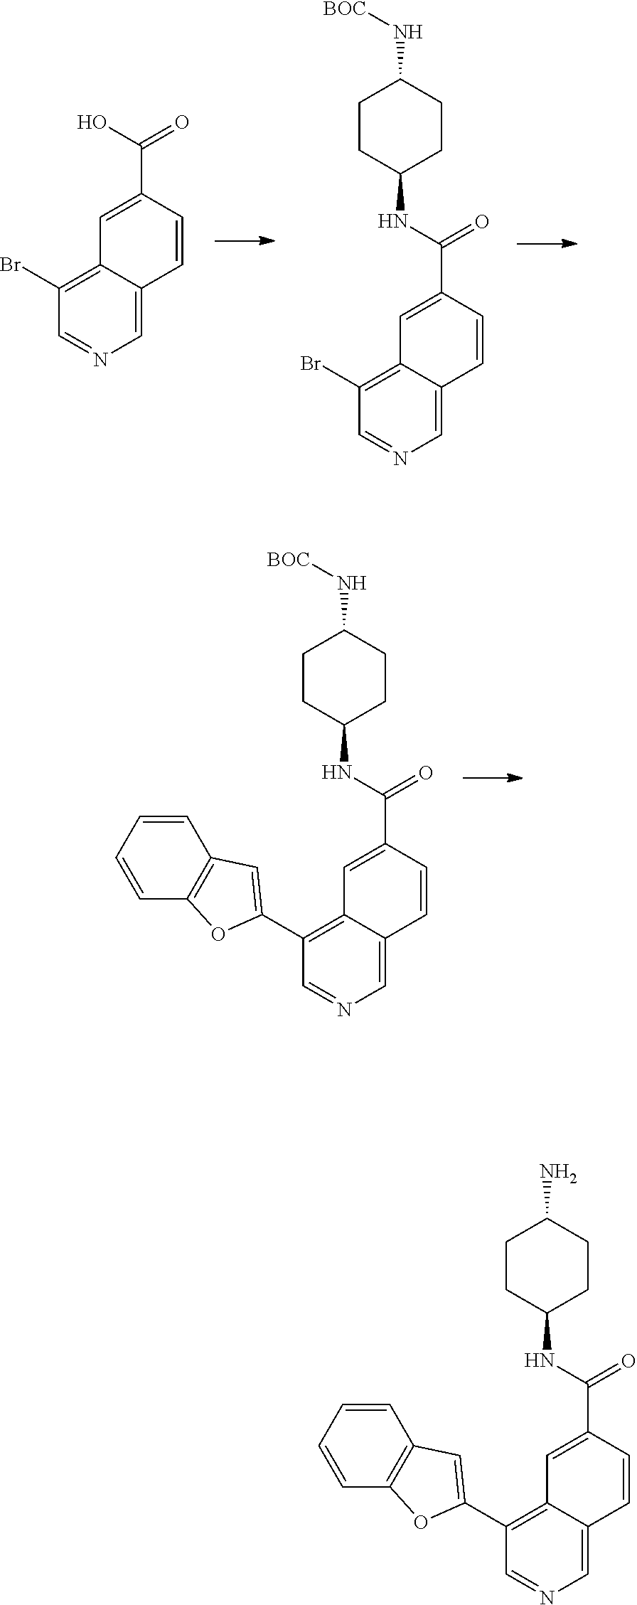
C1(Br)=C2C(=CN=C1)C=CC(C(O)=O)=C2.BrC1=C2C(=CN=C1)C=CC(C(NC1CCC(N[BOC])CC1)=O)=C2.C1=CC2=C(C=C1)C=C(C1=C3C(=CN=C1)C=CC(C(NC1CCC(N[BOC])CC1)=O)=C3)O2.C1=CC2=C(C=C1)C=C(C1=C3C(=CN=C1)C=CC(C(NC1CCC(N)CC1)=O)=C3)O2
